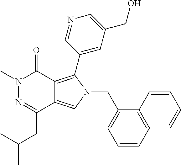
CN1N=C(CC(C)C)C2=CN(CC3=CC=CC4=C3C=CC=C4)C(C3=CC(CO)=CN=C3)=C2C1=O
